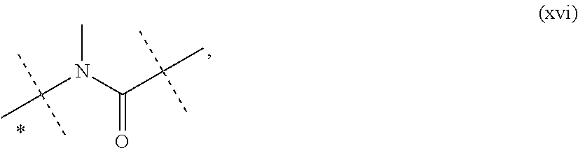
C(=O)(C(C)(C)C)N(C(C)(C)C)C
